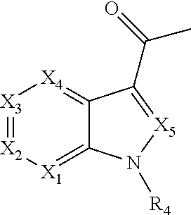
[X3]1=[X2][X1]=C2C(=[X4]1)C(C(=O)C)=[X5]N2[R4]
